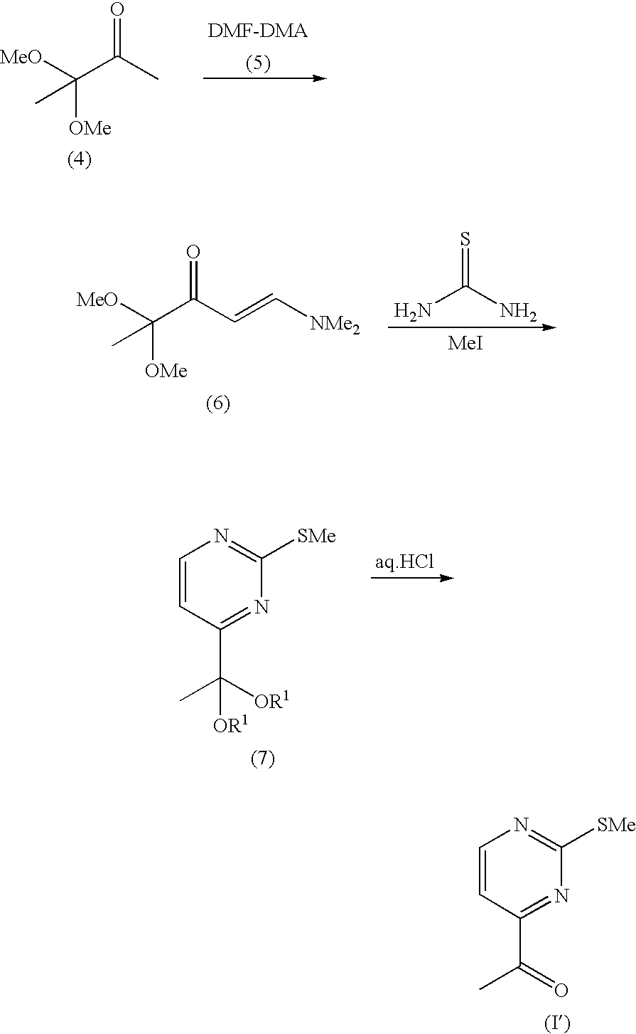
C1=CC(C(=O)C)=NC([SMe])=N1.[MeO]C(C(C=C[NMe2])=O)(C)[OMe].NC(N)=S.[MeI].C1=CC(C([OR1])(C)[OR1])=NC([SMe])=N1.[MeO]C(C(C)=O)(C)[OMe]
